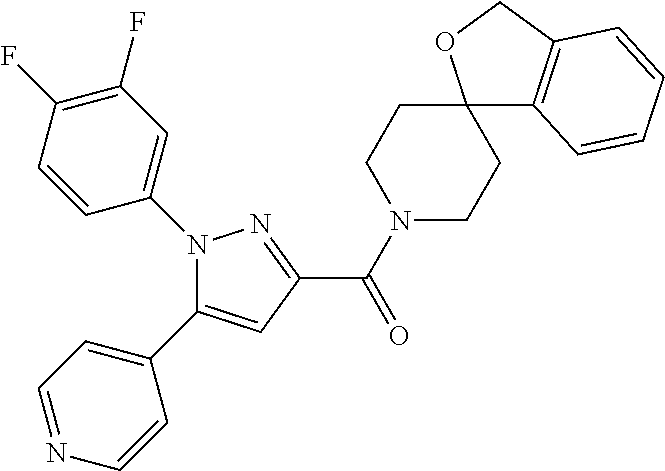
C(=O)(C1=NN(C2=CC(F)=C(F)C=C2)C(C2=CC=NC=C2)=C1)N1CCC2(CC1)C1=C(CO2)C=CC=C1
